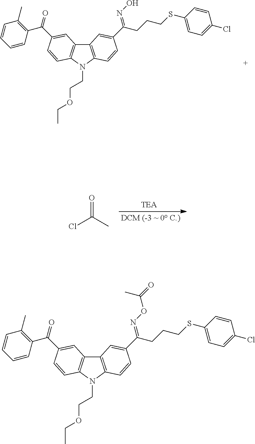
C12=C(N(CCOCC)C3=C1C=C(C(C1=C(C)C=CC=C1)=O)C=C3)C=CC(C(CCCSC1=CC=C(Cl)C=C1)=NO)=C2.ClC(C)=O.C12=C(N(CCOCC)C3=C1C=C(C(C1=C(C)C=CC=C1)=O)C=C3)C=CC(C(CCCSC1=CC=C(Cl)C=C1)=NOC(=O)C)=C2
